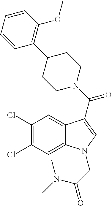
C1(Cl)=C(Cl)C=C2C(=C1)C(C(N1CCC(C3=C(OC)C=CC=C3)CC1)=O)=CN2CC(=O)N(C)C
